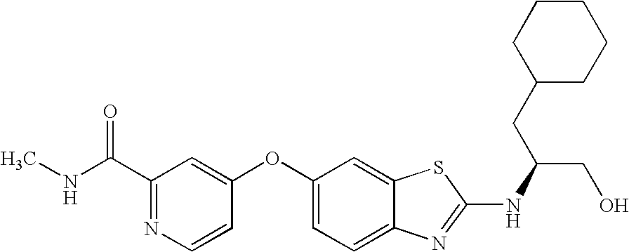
N1=C(C(=O)NC)C=C(OC2=CC=C3C(=C2)SC(NC(CO)CC2CCCCC2)=N3)C=C1
